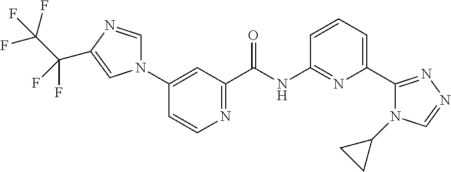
C1(N2C=NC(C(F)(C(F)(F)F)F)=C2)=CC(C(NC2=NC(C3=NN=CN3C3CC3)=CC=C2)=O)=NC=C1
